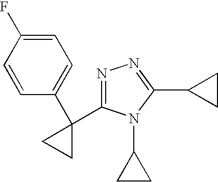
C1=C(F)C=CC(C2(C3=NN=C(C4CC4)N3C3CC3)CC2)=C1
